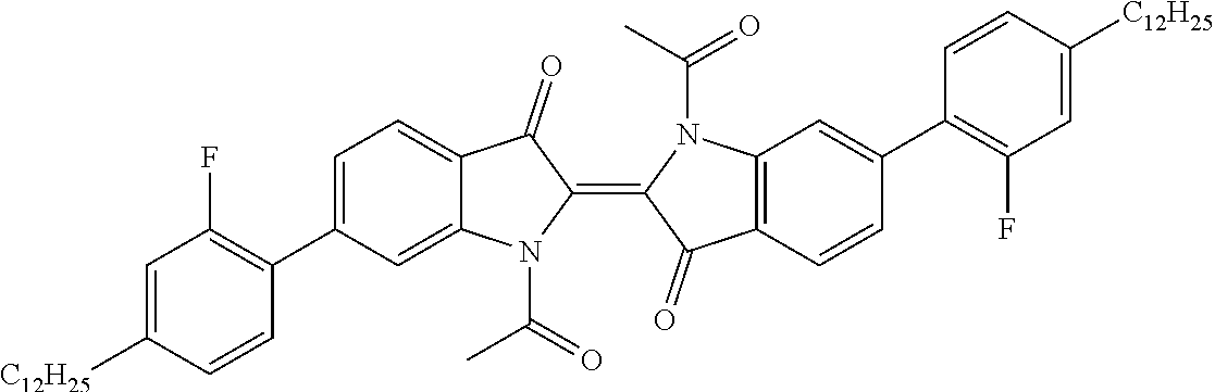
C1=C(C2=C(F)C=C([C12H25])C=C2)C=C2C(=C1)C(=O)C(=C1C(=O)C3=C(N1C(C)=O)C=C(C1=C(F)C=C([C12H25])C=C1)C=C3)N2C(=O)C
